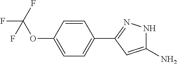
C1(N)=CC(C2=CC=C(OC(F)(F)F)C=C2)=NN1
